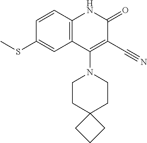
C1=CC2=C(C=C1SC)C(N1CCC3(CC1)CCC3)=C(C#N)C(=O)N2
